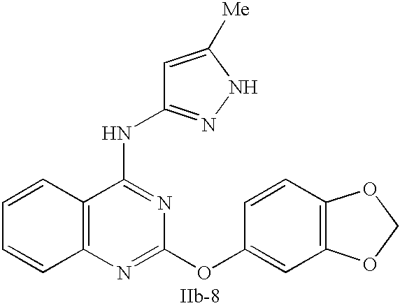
C12=C(N=C(OC3=CC4=C(C=C3)OCO4)N=C1NC1=NNC([Me])=C1)C=CC=C2
